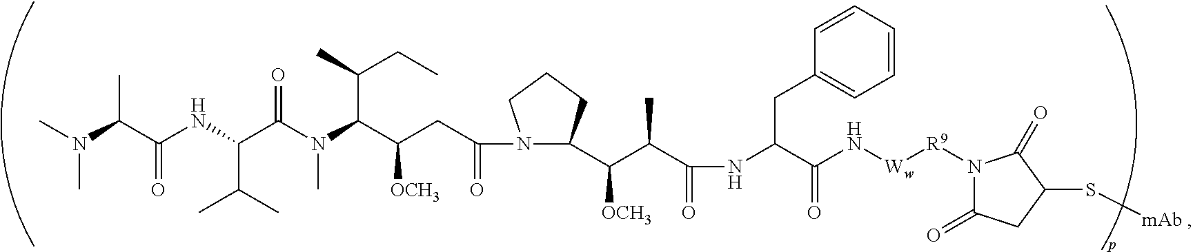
CC(N(C)C)C(=O)NC(C(C)C)C(=O)N(C)C(C([OCH3])CC(=O)N1C(C(C(C)C(=O)NC(CC2=CC=CC=C2)C(=O)N[Ww][R9]N2C(=O)CC(S[mAb ])C2=O)[OCH3])CCC1)C(C)CC
